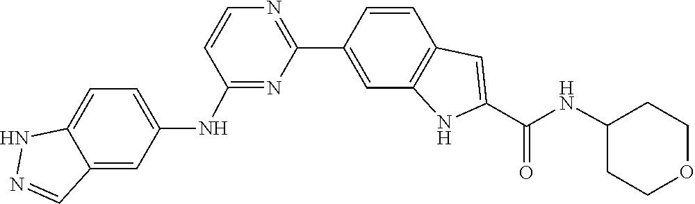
C1(C2=NC=CC(NC3=CC=C4C(=C3)C=NN4)=N2)=CC2=C(C=C1)C=C(C(NC1CCOCC1)=O)N2
